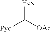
[Hex]C([OAc])[Pyd]
